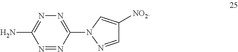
N1=NC(N2N=CC([NO2])=C2)=NN=C1N
